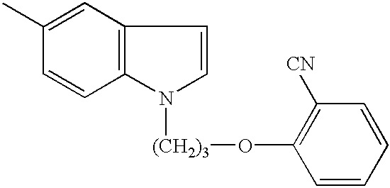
C12=C(C=C(C)C=C1)C=CN2[(CH2)3]OC1=C([CN])C=CC=C1
